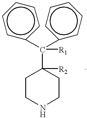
c1cccc(C(c2ccccc2)([R1])C2([R2])CCNCC2)c1
